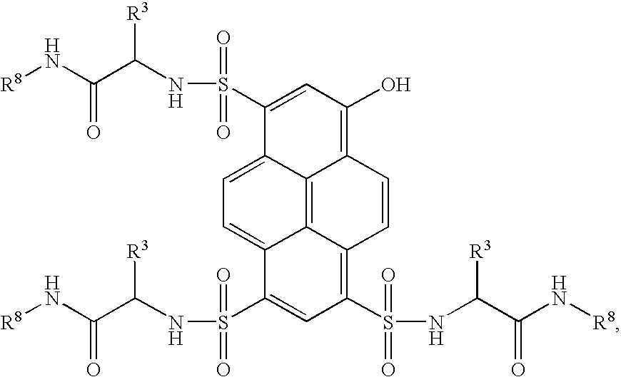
C1=C2C3=C4C(=C1)C(S(=O)(=O)NC([R3])C(=O)N[R8])=CC(S(NC(C(N[R8])=O)[R3])(=O)=O)=C4C=CC3=C(O)C=C2S(=O)(NC([R3])C(=O)N[R8])=O
